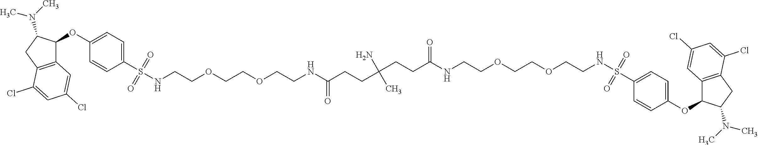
C12=C(CC(N(C)C)C1OC1=CC=C(S(NCCOCCOCCNC(CCC(CCC(NCCOCCOCCNS(C3=CC=C(OC4C5=C(CC4N(C)C)C(Cl)=CC(Cl)=C5)C=C3)(=O)=O)=O)(N)C)=O)(=O)=O)C=C1)C(Cl)=CC(Cl)=C2
